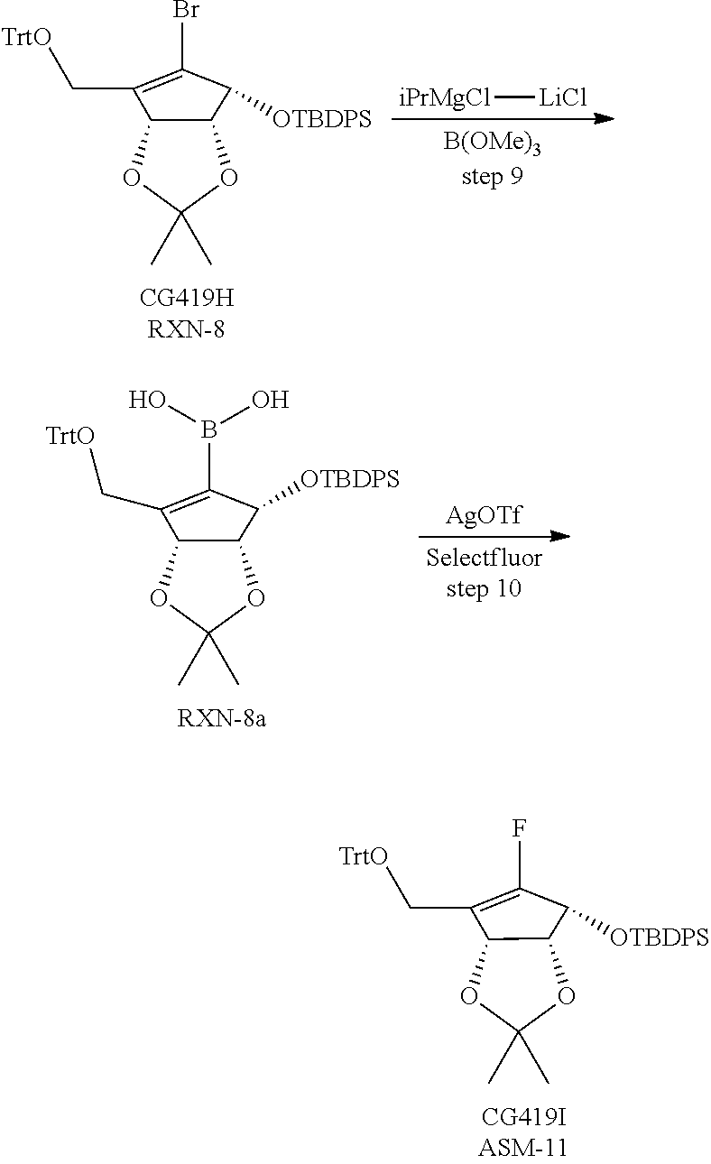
O1C(C)(C)OC2C1C(C[TrtO])=C(Br)C2[OTBDPS].[iPrMgCl][LiCl].O1C(C)(C)OC2C1C(C[TrtO])=C(B(O)O)C2[OTBDPS].[AgOTf].O1C(C)(C)OC2C1C(C[TrtO])=C(F)C2[OTBDPS]
